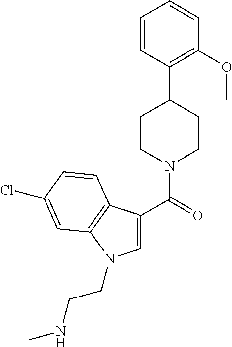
C1=CC(C2CCN(C(=O)C3=CN(CCNC)C4=C3C=CC(Cl)=C4)CC2)=C(OC)C=C1
